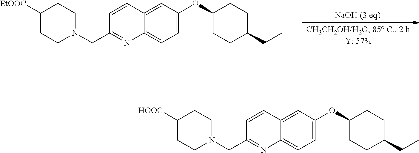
C1=C(OC2CCC(CC)CC2)C=C2C(=C1)N=C(CN1CCC([EtOOC])CC1)C=C2.C1=C(OC2CCC(CC)CC2)C=C2C(=C1)N=C(CN1CCC([HOOC])CC1)C=C2
